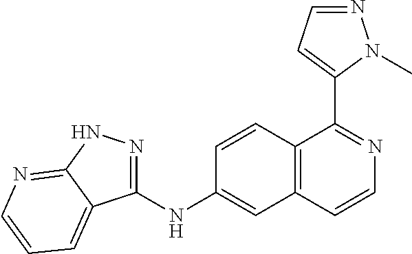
C1(C2=NC=CC3=C2C=CC(NC2=NNC4=NC=CC=C24)=C3)=CC=NN1C
